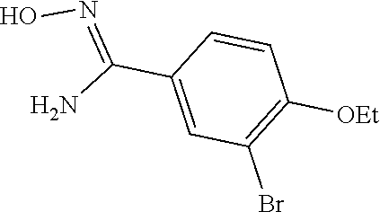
C1(Br)=C([OEt])C=CC(C(=NO)N)=C1
